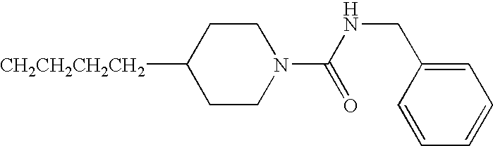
[CH2CH2CH2CH2]C1CCN(C(NCC2=CC=CC=C2)=O)CC1
